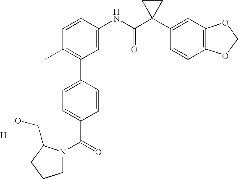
C1=CC(NC(C2(C3=CC4=C(C=C3)OCO4)CC2)=O)=CC(C2=CC=C(C(=O)N3CCCC3CO)C=C2)=C1C.[H]
